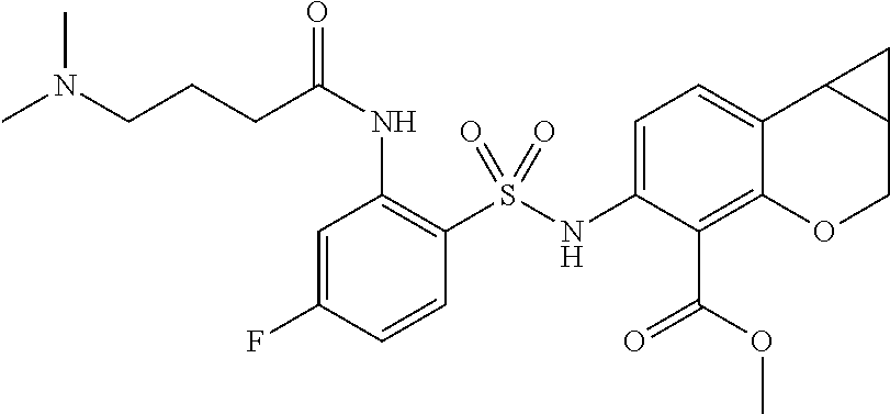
C1=C(F)C=CC(S(NC2=CC=C3C(=C2C(OC)=O)OCC2C3C2)(=O)=O)=C1NC(CCCN(C)C)=O
